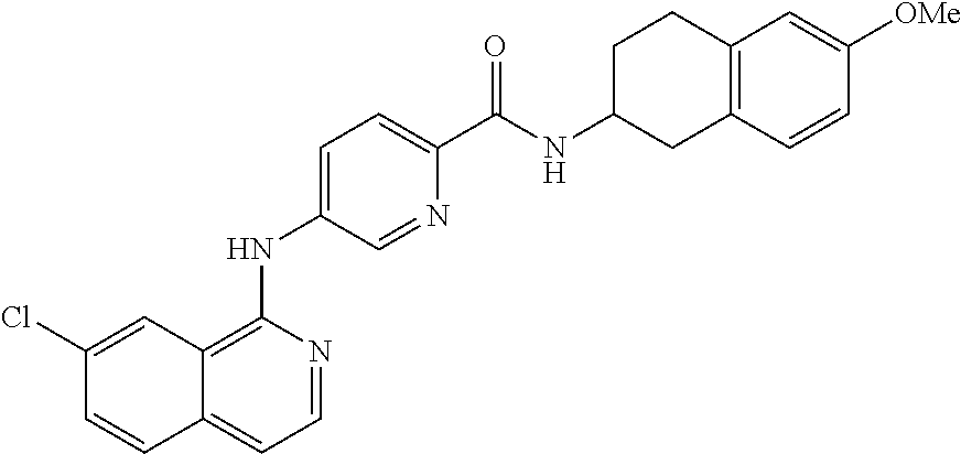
C1=NC(NC2=CC=C(C(NC3CC4=C(CC3)C=C([OMe])C=C4)=O)N=C2)=C2C(=C1)C=CC(Cl)=C2
